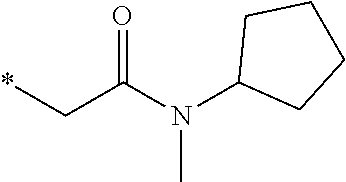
*CC(N(C1CCCC1)C)=O
